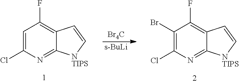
C1=C(Cl)N=C2C(=C1F)C=C[NTIPS]2.C1(Br)=C(Cl)N=C2C(=C1F)C=C[NTIPS]2.[Br4C].[s-BuLi]
